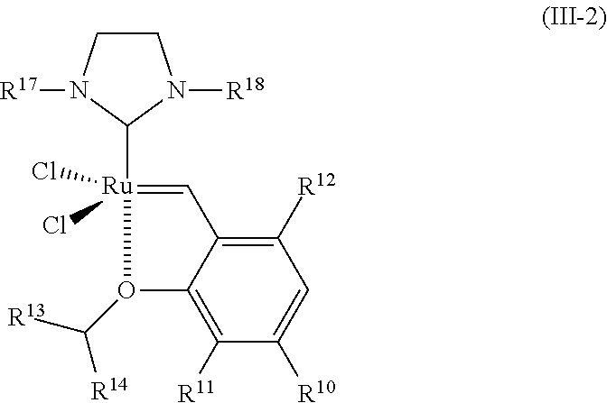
C12=C([R11])C([R10])=CC([R12])=C1C=[Ru](Cl)(C1N([R17])CCN1[R18])(Cl)O2C([R14])[R13]
